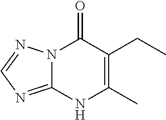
C12=NC=NN1C(=O)C(CC)=C(C)N2
